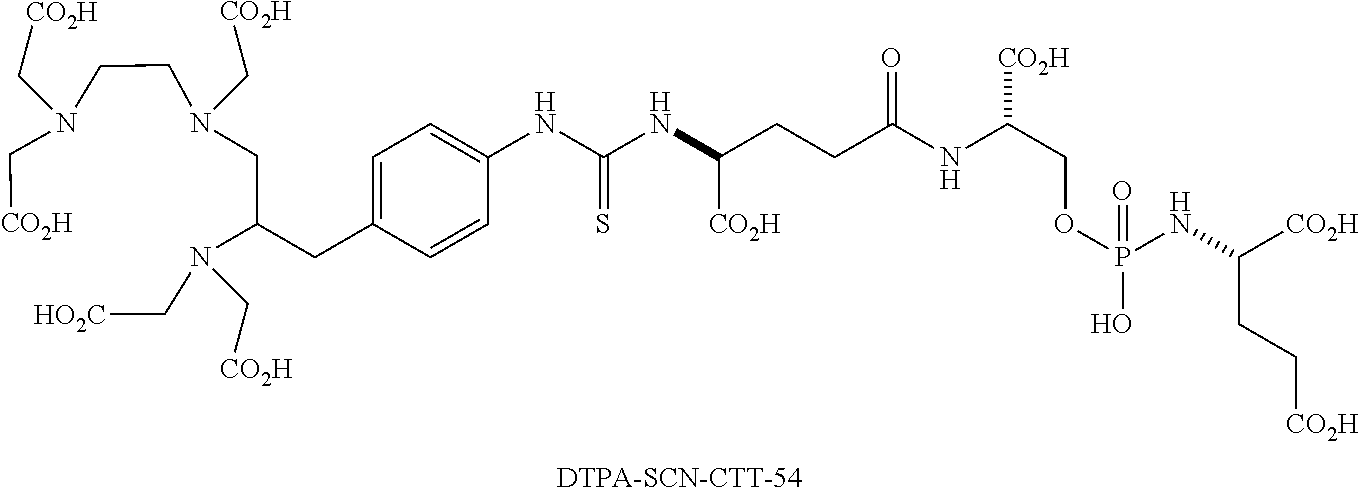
N(C(CN(CCN(C[CO2H])C[CO2H])C[CO2H])CC1=CC=C(NC(NC(CCC(NC(COP(NC(CC[CO2H])[CO2H])(=O)O)[CO2H])=O)[CO2H])=S)C=C1)(C[HO2C])C[CO2H]
